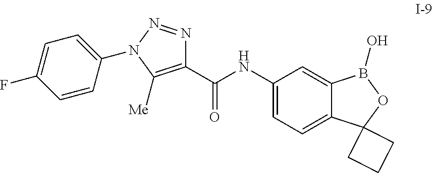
C1(C(NC2=CC=C3C(=C2)B(O)OC32CCC2)=O)=C([Me])N(C2=CC=C(F)C=C2)N=N1
